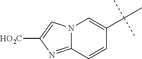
N12C(=NC([HO2C])=C1)C=CC(C(C)(C)C)=C2
